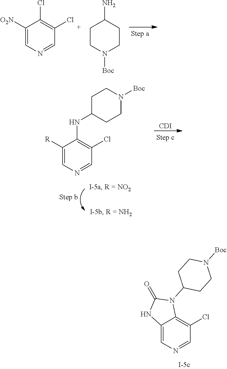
C1([O2N])=CN=CC(Cl)=C1Cl.C1CN([Boc])CCC1N.C1([R])=CN=CC(Cl)=C1NC1CCN([Boc])CC1.[CDI].C12=CN=CC(Cl)=C1N(C1CCN([Boc])CC1)C(=O)N2
